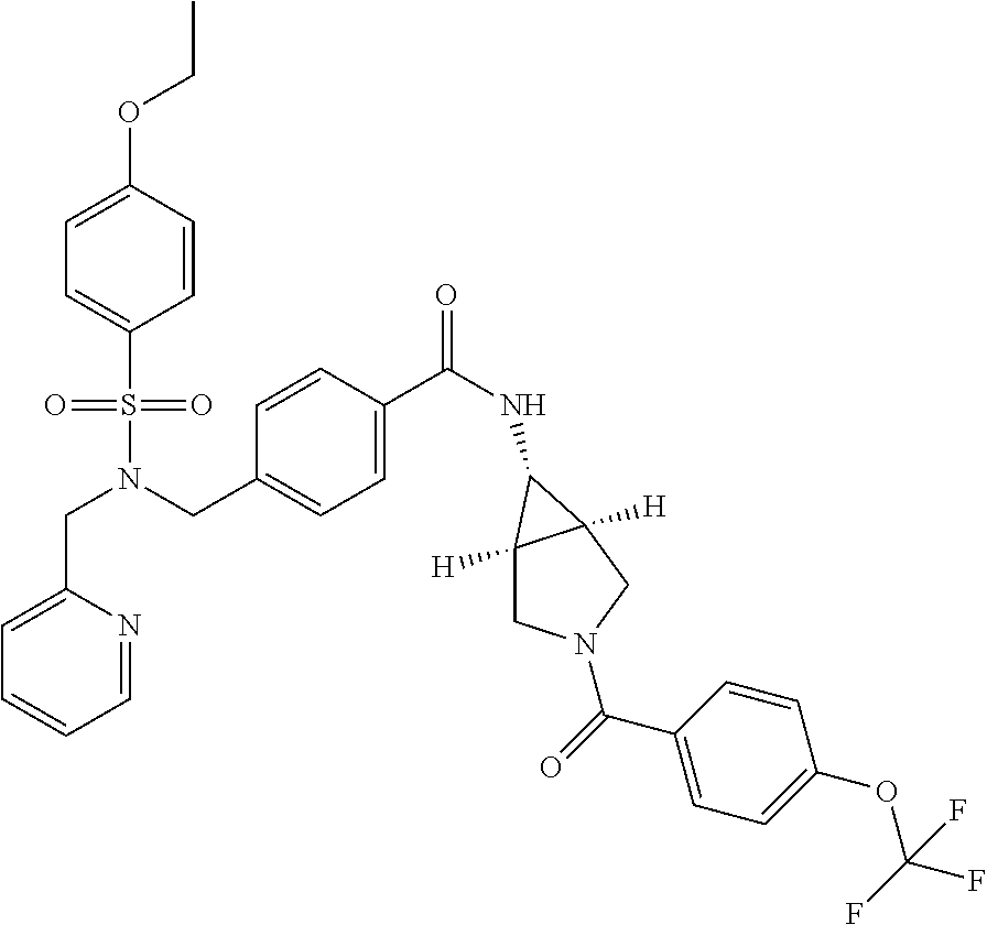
C(N(S(=O)(=O)C1=CC=C(OCC)C=C1)CC1=CC=C(C(NC2C3([H])CN(C(=O)C4=CC=C(OC(F)(F)F)C=C4)CC32[H])=O)C=C1)C1=CC=CC=N1
